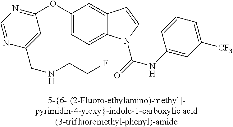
C1(OC2=NC=NC(CNCCF)=C2)=CC=C2C(=C1)C=CN2C(NC1=CC([CF3])=CC=C1)=O
